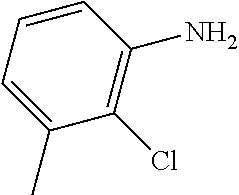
C1=CC(N)=C(Cl)C(C)=C1
